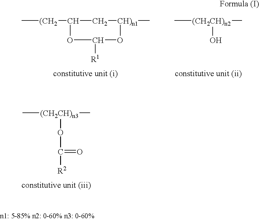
C[(CH2CH)n3](C)OC(=O)[R2].C[(CH2]C1C[CH)n1](C)OC([R1])O1.C[(CH2CH)n2](C)O
